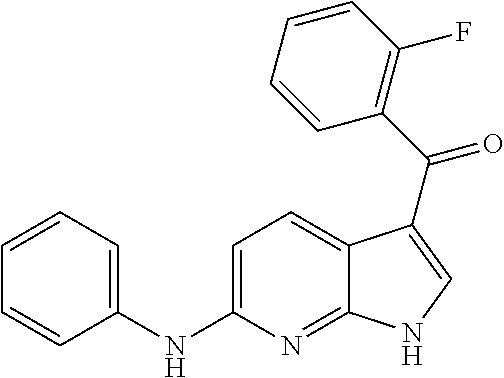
C1=C(NC2=CC=CC=C2)N=C2C(=C1)C(C(C1=C(F)C=CC=C1)=O)=CN2
